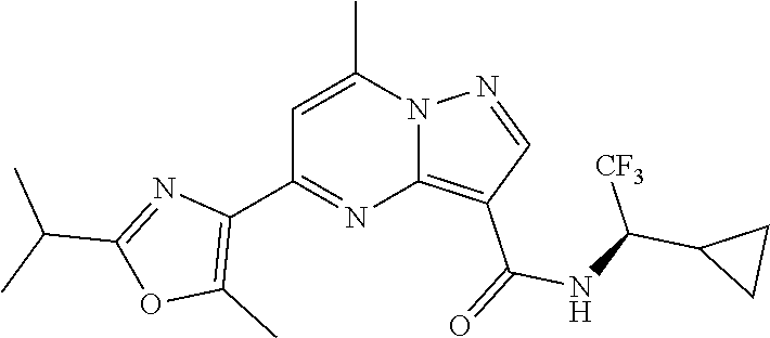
C12=C(C(=O)NC(C3CC3)[CF3])C=NN1C(C)=CC(C1=C(C)OC(C(C)C)=N1)=N2
